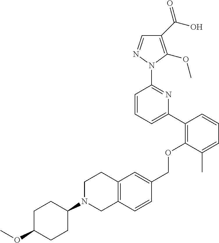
C1(C(O)=O)=C(OC)N(C2=NC(C3=C(OCC4=CC5=C(C=C4)CN(C4CCC(OC)CC4)CC5)C(C)=CC=C3)=CC=C2)N=C1
